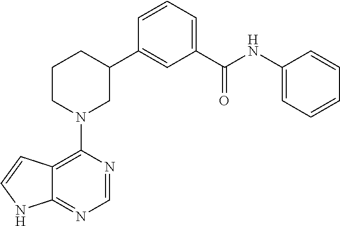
C12=C(N3CC(C4=CC(C(NC5=CC=CC=C5)=O)=CC=C4)CCC3)N=CN=C1NC=C2
